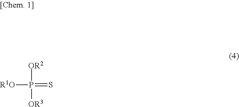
[R1O]P(=S)([OR3])[OR2]
